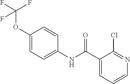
C1(C(NC2=CC=C(OC(F)(F)F)C=C2)=O)=CC=CN=C1Cl
